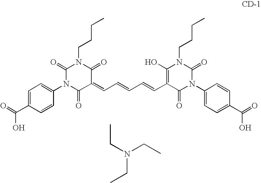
C1=C(C(=O)O)C=CC(N2C(=O)C(=CC=CC=CC3=C(O)N(CCCC)C(=O)N(C4=CC=C(C(O)=O)C=C4)C3=O)C(=O)N(CCCC)C2=O)=C1.CCN(CC)CC
